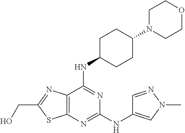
C1(NC2=CN(C)N=C2)=NC2=C(C(NC3CCC(N4CCOCC4)CC3)=N1)N=C(CO)S2
